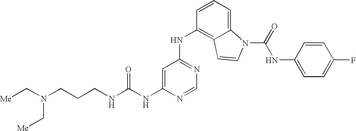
C(NC1=CC(NC2=C3C(=CC=C2)N(C(=O)NC2=CC=C(F)C=C2)C=C3)=NC=N1)(NCCCN(C[Me])C[Me])=O
